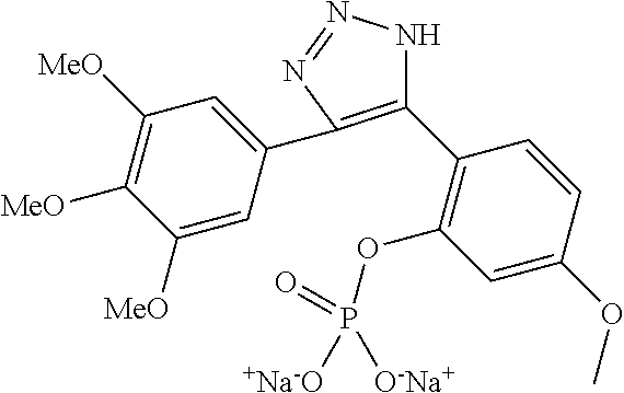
C1(C2=C(OP(=O)([+Na-O])[O-Na+])C=C(OC)C=C2)=C(C2=CC([MeO])=C([MeO])C([MeO])=C2)N=NN1
